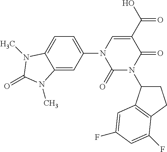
C1(=O)N(C2CCC3=C2C=C(F)C=C3F)C(=O)C(C(O)=O)=CN1C1=CC=C2C(=C1)N(C)C(=O)N2C
